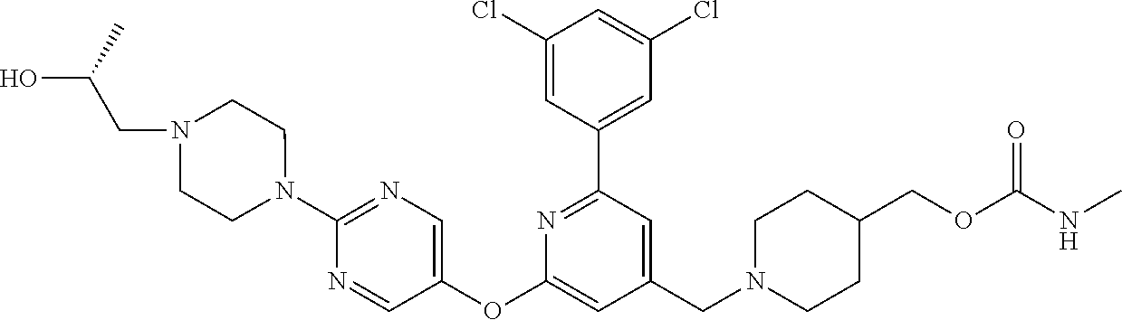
C1(Cl)=CC(C2=NC(OC3=CN=C(N4CCN(CC(O)C)CC4)N=C3)=CC(CN3CCC(COC(=O)NC)CC3)=C2)=CC(Cl)=C1
